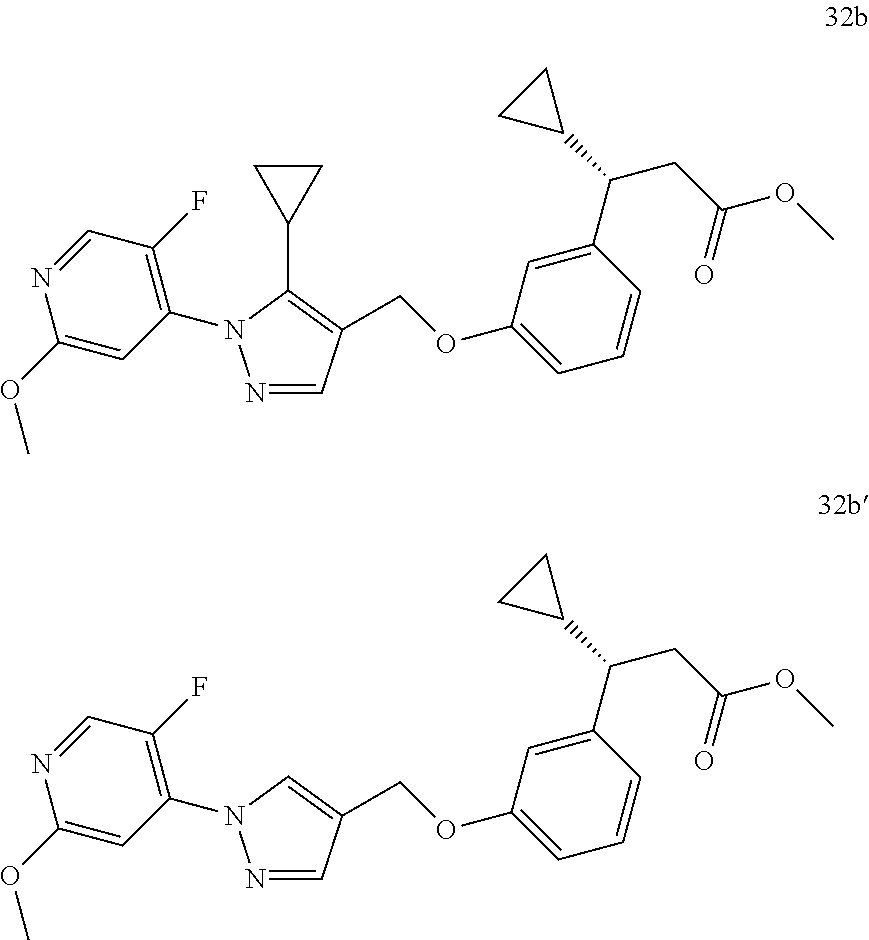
N1=CC(F)=C(N2N=CC(COC3=CC=CC(C(CC(OC)=O)C4CC4)=C3)=C2C2CC2)C=C1OC.N1=CC(F)=C(N2N=CC(COC3=CC=CC(C(CC(OC)=O)C4CC4)=C3)=C2)C=C1OC
